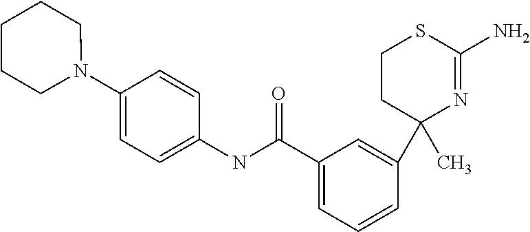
C1(C)(C2=CC(C(=O)NC3=CC=C(N4CCCCC4)C=C3)=CC=C2)N=C(N)SCC1
